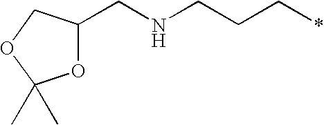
O1C(CNCCC*)COC1(C)C
